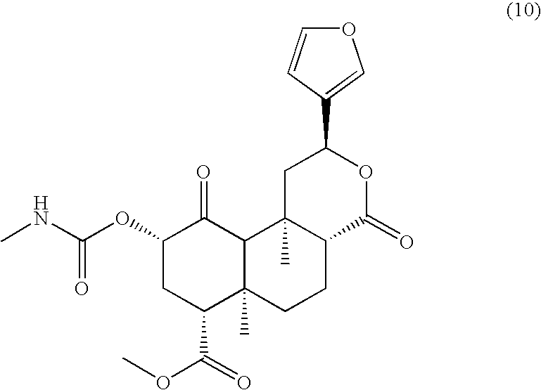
C1(OC(NC)=O)CC(C(=O)OC)C2(C)C(C1=O)C1(C)C(CC2)C(=O)OC(C2=COC=C2)C1
